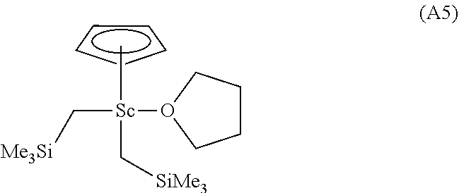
[Sc](C[SiMe3])(O1CCCC1)(C[Me3Si])C.c1cccc1
